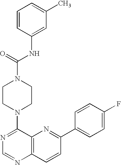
N1=C(N2CCN(C(NC3=CC(C)=CC=C3)=O)CC2)C2=C(N=C1)C=CC(C1=CC=C(F)C=C1)=N2
